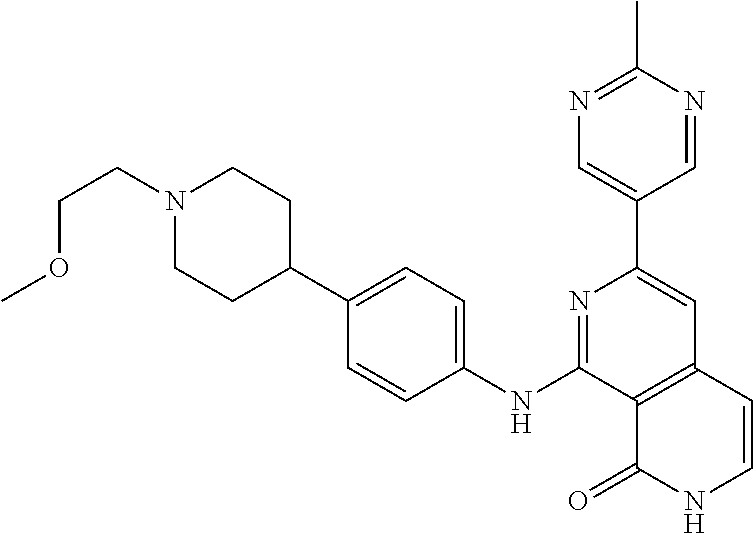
C1(C2=CC3=C(C(NC4=CC=C(C5CCN(CCOC)CC5)C=C4)=N2)C(=O)NC=C3)=CN=C(C)N=C1
